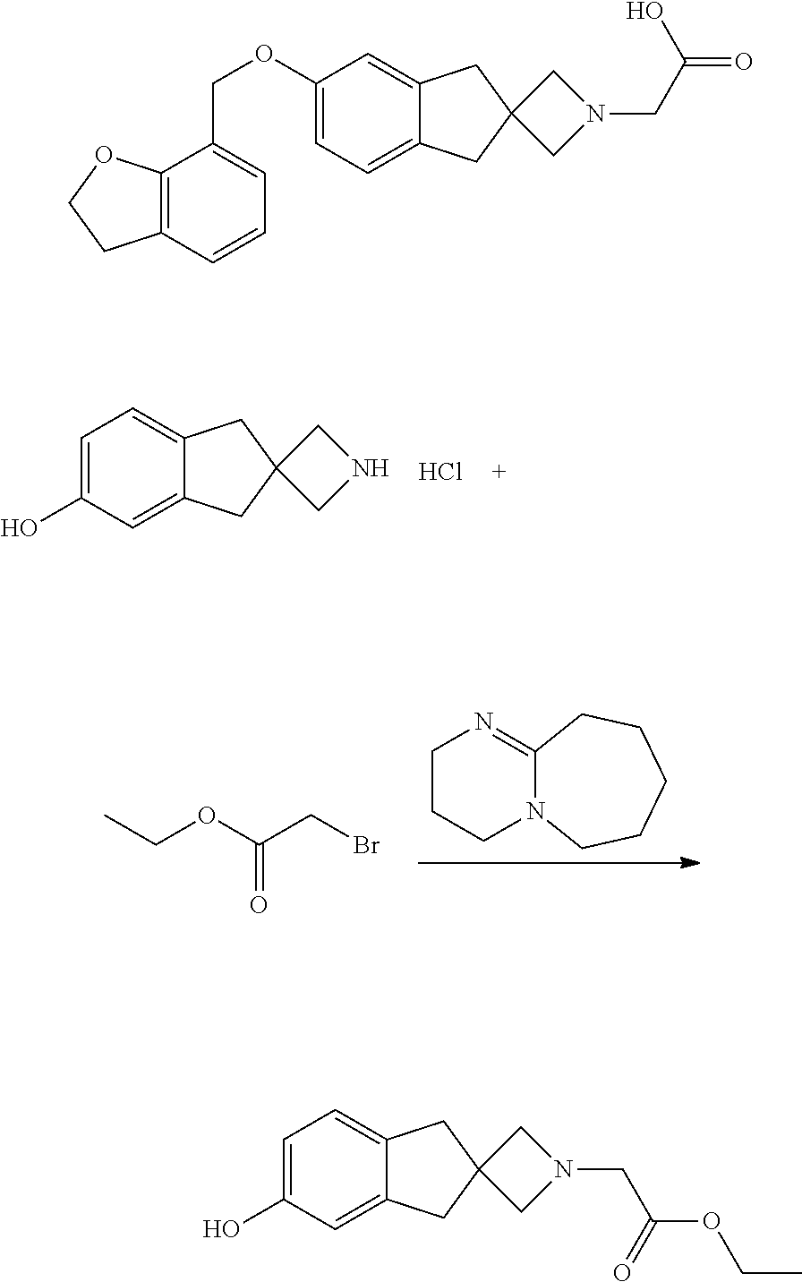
C1=C(O)C=C2C(=C1)CC1(C2)CNC1.Cl.C12=NCCCN1CCCCC2.CCOC(CBr)=O.C1(OCC2=CC=CC3=C2OCC3)=CC=C2C(=C1)CC1(C2)CN(CC(=O)O)C1.C1=C(O)C=C2C(=C1)CC1(C2)CN(CC(OCC)=O)C1
